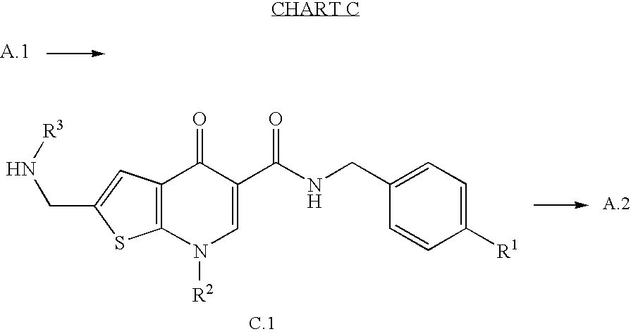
C12=C(C=C(CN[R3])S1)C(=O)C(C(NCC1=CC=C([R1])C=C1)=O)=CN2[R2]
